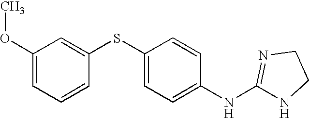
C1(OC)=CC=CC(SC2=CC=C(NC3=NCCN3)C=C2)=C1
